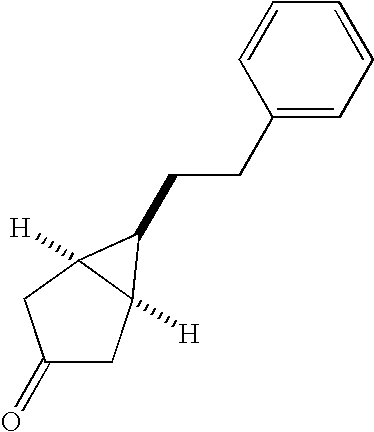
C1(CCC2C3([H])CC(=O)CC32[H])=CC=CC=C1
